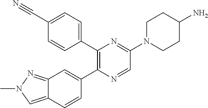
C1(C2=CC=C(C#N)C=C2)=C(C2=CC3=NN(C)C=C3C=C2)N=CC(N2CCC(N)CC2)=N1
